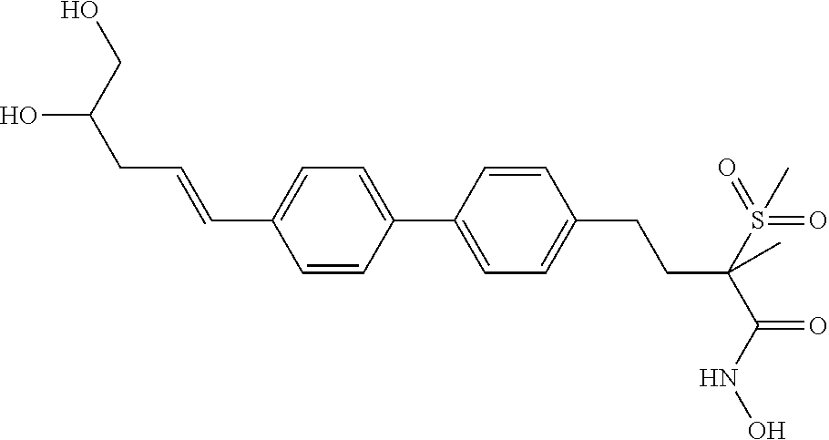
C1(C2=CC=C(C=CCC(CO)O)C=C2)=CC=C(CCC(C(=O)NO)(S(=O)(=O)C)C)C=C1
